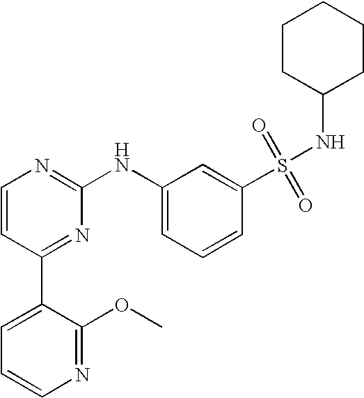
C1=CC(C2=CC=CN=C2OC)=NC(NC2=CC=CC(S(NC3CCCCC3)(=O)=O)=C2)=N1
